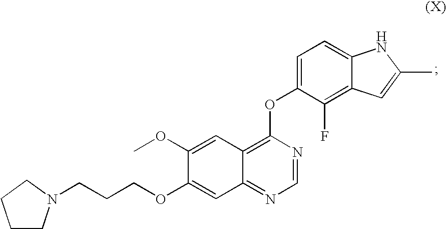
C1CN(CCCOC2=CC3=NC=NC(OC4=CC=C5C(=C4F)C=C(C)N5)=C3C=C2OC)CC1
